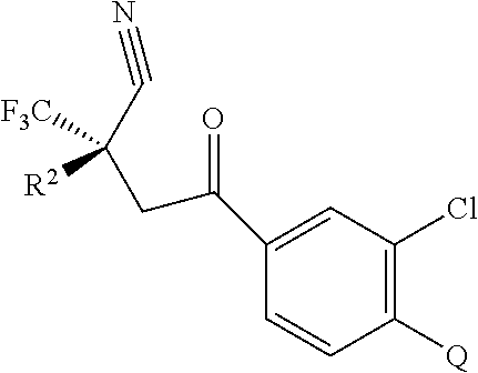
C1(C(CC(C#N)([F3C])[R2])=O)=CC(Cl)=C([Q])C=C1
